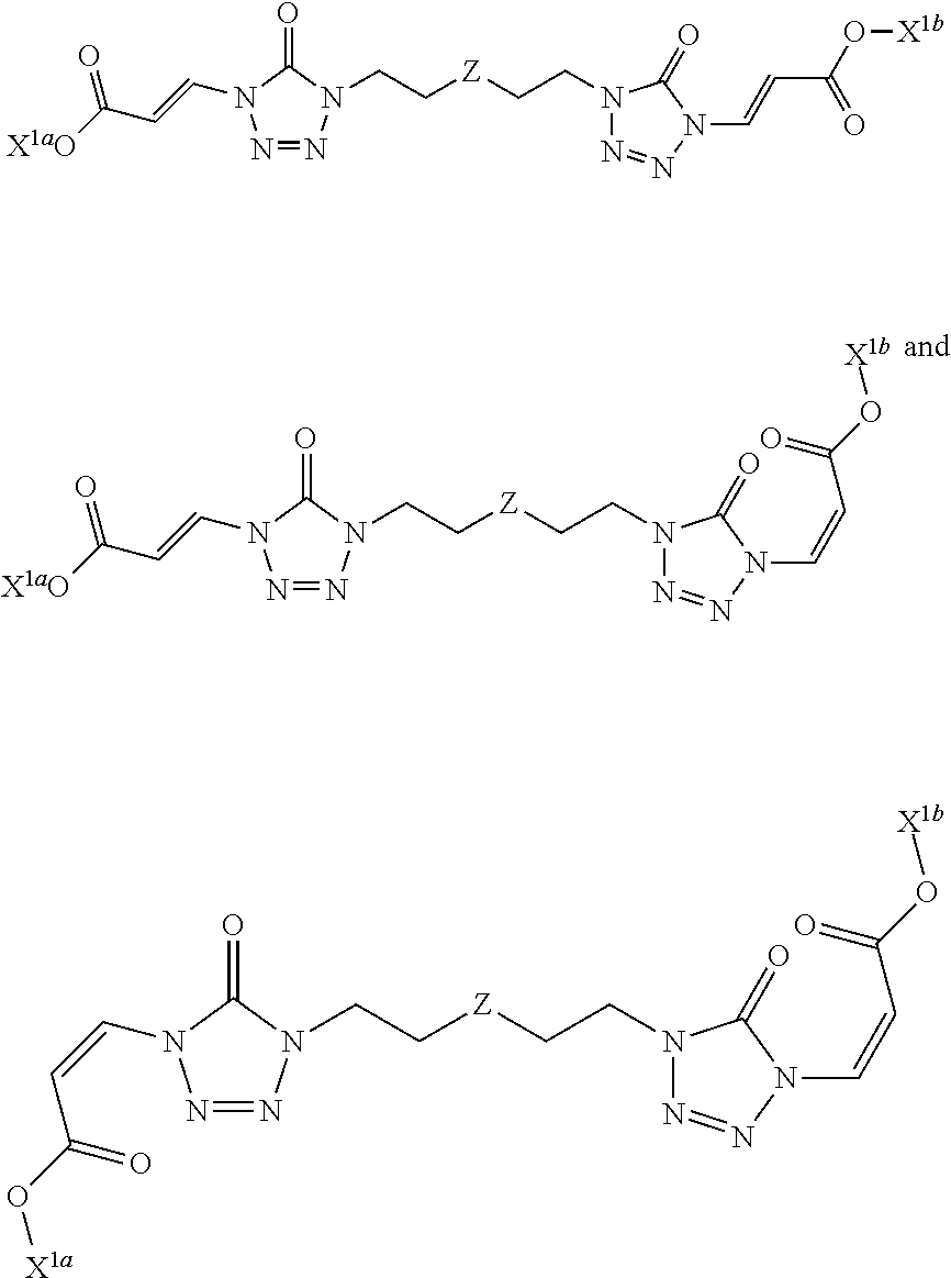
C1(=O)N(C=CC([X1aO])=O)N=NN1CC[Z]CCN1N=NN(C=CC(O[X1b])=O)C1=O.C1(=O)N(C=CC([X1aO])=O)N=NN1CC[Z]CCN1N=NN(C=CC(O[X1b])=O)C1=O.C1(=O)N(C=CC(O[X1a])=O)N=NN1CC[Z]CCN1N=NN(C=CC(O[X1b])=O)C1=O
